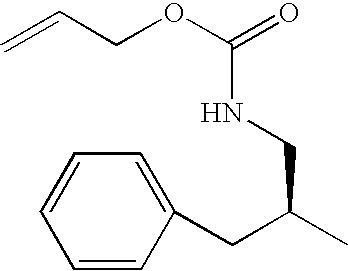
C1=CC(CC(C)CNC(OCC=C)=O)=CC=C1
